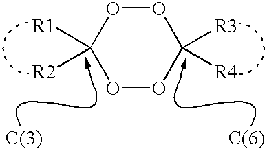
C1([R1])([R2])OOC([R3])([R4])OO1
